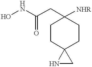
ONC(CC1([NHR])CCC2(CC1)NC2)=O
